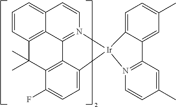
C12=C3C=CC=C1C=CN1=C2C2=C(C(F)=CC=C2[Ir]12N1=C(C4=CC(C)=CC=C24)C=C(C)C=C1)C3(C)C
